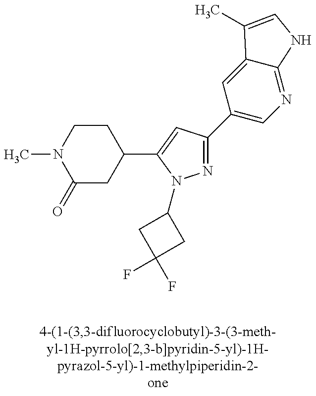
N1=C(C2=CN=C3C(=C2)C(C)=CN3)C=C(C2CCN(C)C(=O)C2)N1C1CC(F)(F)C1
